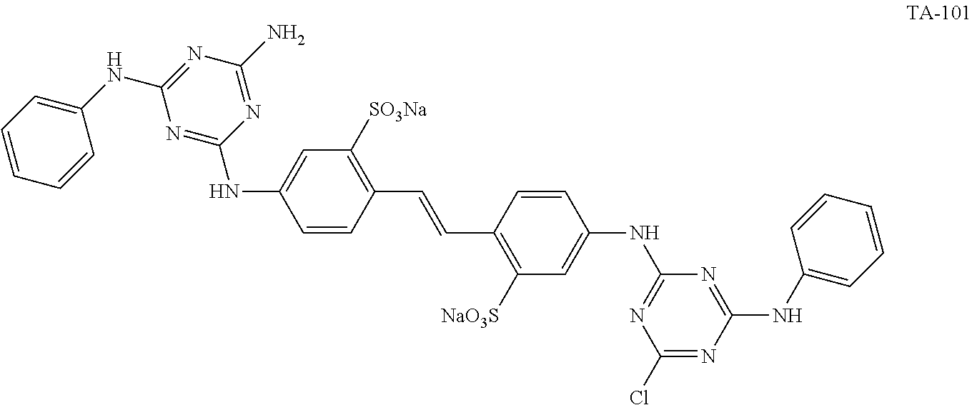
C1=CC(C=CC2=C([NaO3S])C=C(NC3=NC(Cl)=NC(NC4=CC=CC=C4)=N3)C=C2)=C([SO3Na])C=C1NC1=NC(NC2=CC=CC=C2)=NC(N)=N1
